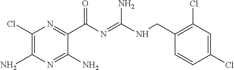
C1(Cl)=C(N)N=C(N)C(C(N=C(NCC2=C(Cl)C=C(Cl)C=C2)N)=O)=N1
